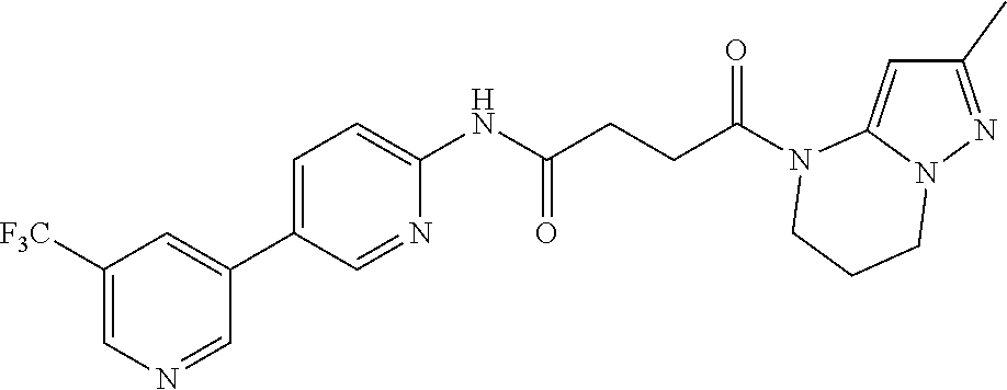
C1(C)=NN2C(=C1)N(C(CCC(NC1=CC=C(C3=CC([F3C])=CN=C3)C=N1)=O)=O)CCC2
